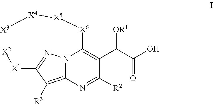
N12C3=C([R3])C(=N1)[X1][X2][X3][X4][X5][X6]C2=C(C(C(O)=O)[OR1])C([R2])=N3
